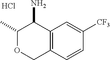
C12=C(C(N)C(C)OC1)C=C([CF3])C=C2.Cl
